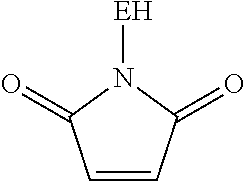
C1=CC(=O)N([EH])C1=O
